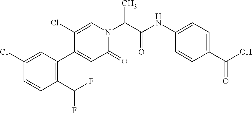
C1(Cl)=CC(C2=CC(=O)N(C(C(NC3=CC=C(C(O)=O)C=C3)=O)C)C=C2Cl)=C(C(F)F)C=C1
